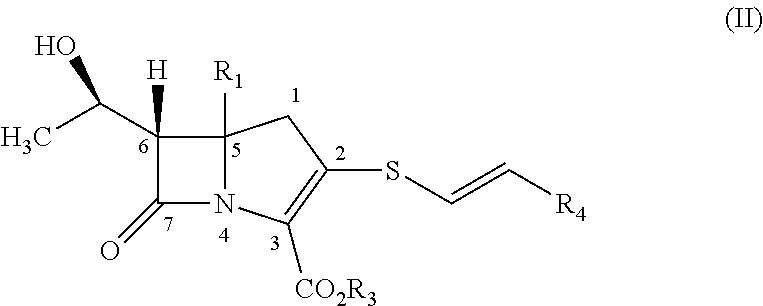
C12([R1])N(C([CO2R3])=C(SC=C[R4])C1)C(=O)C2(C(C)O)[H]
